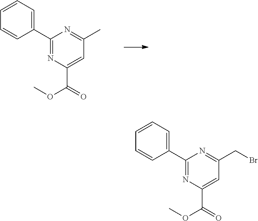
C1(C2=CC=CC=C2)=NC(C(=O)OC)=CC(C)=N1.C1(C2=CC=CC=C2)=NC(C(=O)OC)=CC(CBr)=N1
